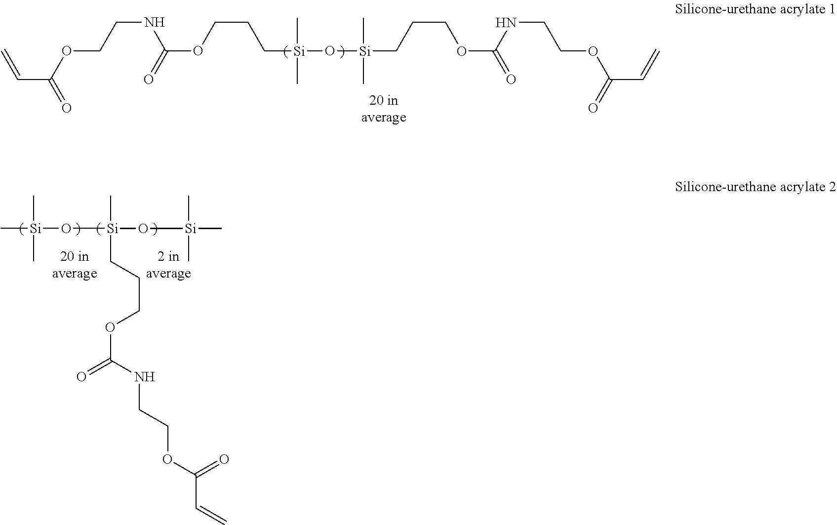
C=CC(OCCNC(OCCC[Si](O[Si](CCCOC(NCCOC(C=C)=O)=O)(C)C)(C)C)=O)=O.C[Si](O[Si](O[Si](C)(C)C)(CCCOC(=O)NCCOC(C=C)=O)C)(C)C
